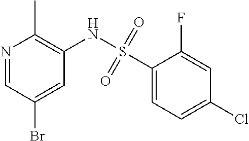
N1=CC(Br)=CC(NS(C2=CC=C(Cl)C=C2F)(=O)=O)=C1C
